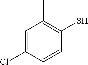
C1=C(Cl)C=CC(S)=C1C
